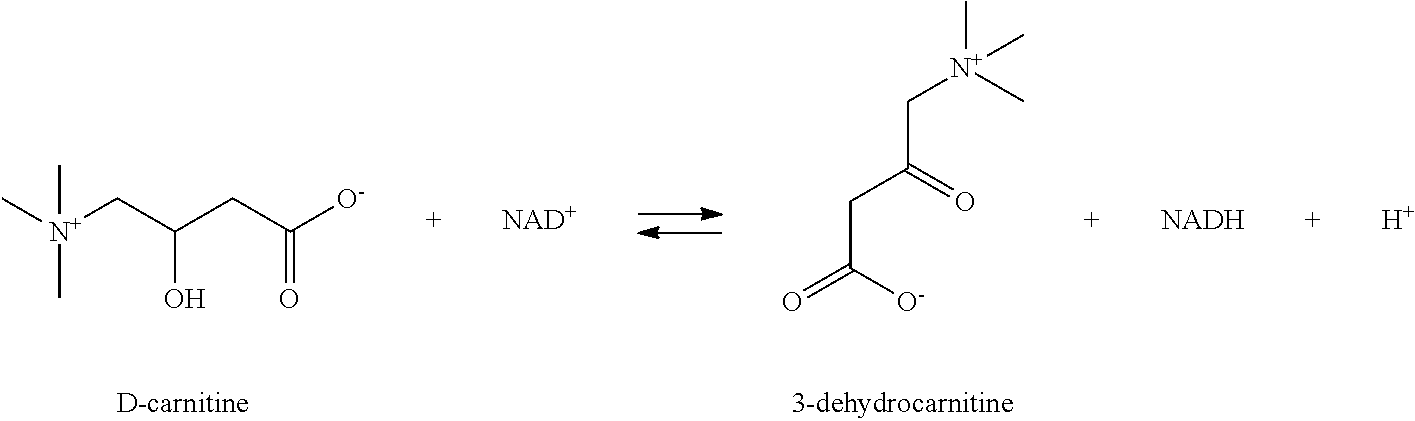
O=C([O-])CC(C[N+](C)(C)C)=O.C[N+](C)(CC(CC([O-])=O)O)C.[NAD+].[NADH].[H]
